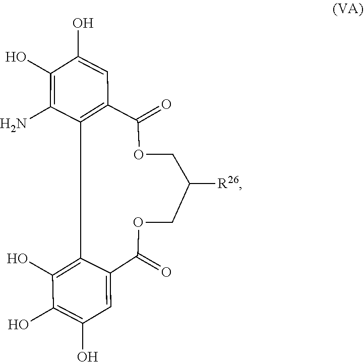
C1(N)=C(O)C(O)=CC2=C1C1=C(O)C(O)=C(O)C=C1C(=O)OCC([R26])COC2=O
